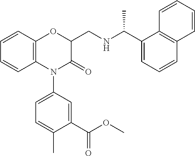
C1=CC2=C(C=C1)OC(CNC(C1=CC=CC3=C1C=CC=C3)C)C(=O)N2C1=CC=C(C)C(C(=O)OC)=C1
